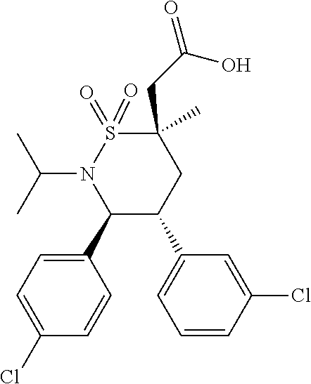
C1(C2C(C3=CC=CC(Cl)=C3)CC(CC(=O)O)(C)S(=O)(=O)N2C(C)C)=CC=C(Cl)C=C1
